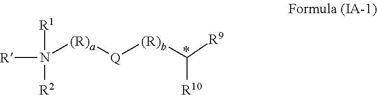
[R1]N([R2])([(R)a][Q][(R)b]C([R10])[R9])[R]
